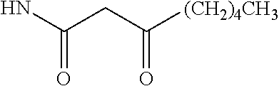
NC(CC([(CH2)4CH3])=O)=O
